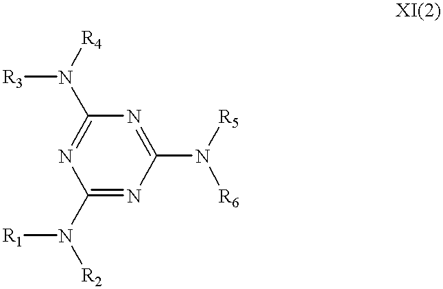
[R3]N([R4])C1=NC(N([R1])[R2])=NC(N([R6])[R5])=N1
